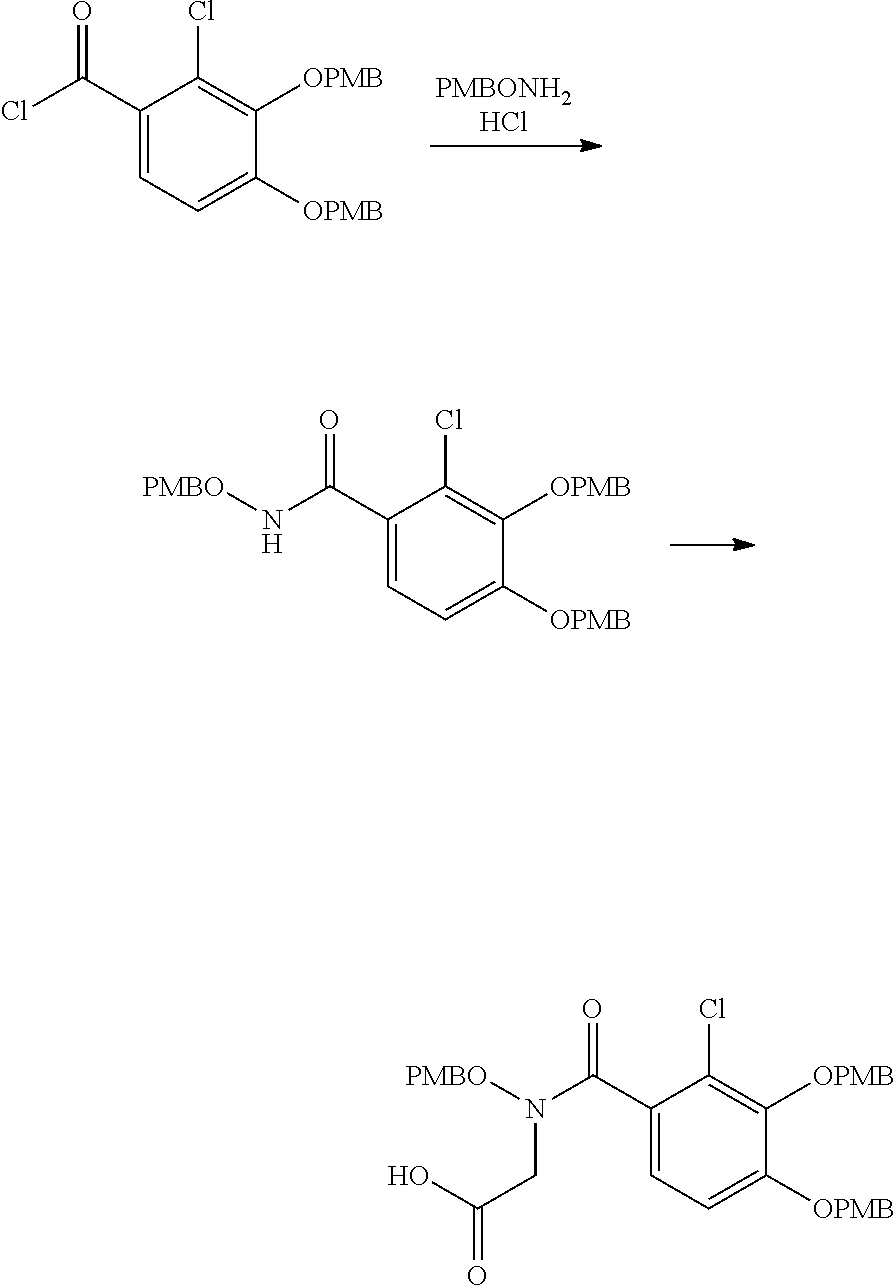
C1(C(Cl)=O)=CC=C([OPMB])C([OPMB])=C1Cl.C1(C(N[PMBO])=O)=CC=C([OPMB])C([OPMB])=C1Cl.C1(C(N([PMBO])CC(O)=O)=O)=CC=C([OPMB])C([OPMB])=C1Cl
